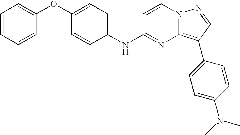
C1(OC2=CC=CC=C2)=CC=C(NC2=NC3=C(C4=CC=C(N(C)C)C=C4)C=NN3C=C2)C=C1
